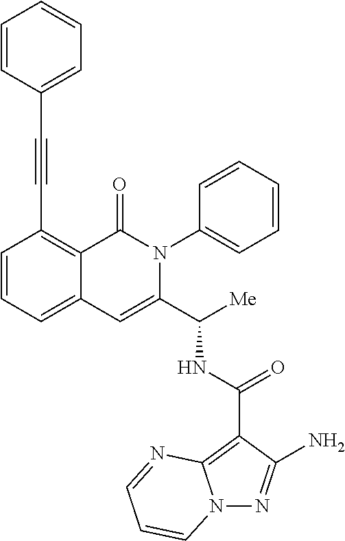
N12N=C(N)C(C(NC(C3=CC4=CC=CC(C#CC5=CC=CC=C5)=C4C(=O)N3C3=CC=CC=C3)[Me])=O)=C1N=CC=C2
